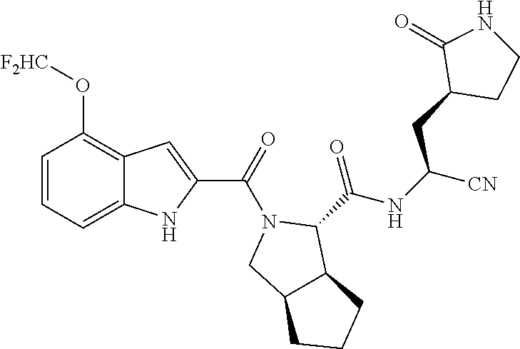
C1=CC=C2C(=C1O[F2HC])C=C(C(N1CC3C(C1C(=O)NC(CC1CCNC1=O)[CN])CCC3)=O)N2
